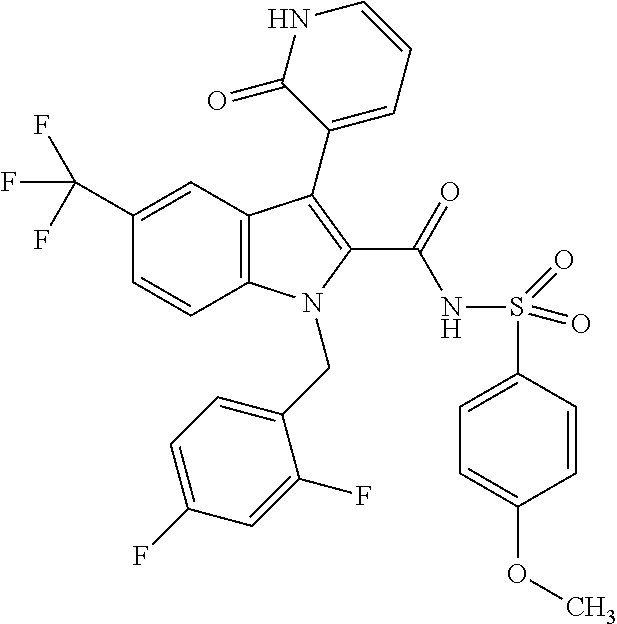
C1(C(F)(F)F)=CC2=C(C=C1)N(CC1=CC=C(F)C=C1F)C(C(=O)NS(=O)(=O)C1=CC=C(OC)C=C1)=C2C1=CC=CNC1=O
